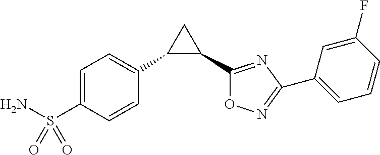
C1(C2=CC=C(S(N)(=O)=O)C=C2)C(C2=NC(C3=CC=CC(F)=C3)=NO2)C1
